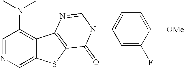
C1(N(C)C)=C2C(=CN=C1)SC1=C2N=CN(C2=CC=C([OMe])C(F)=C2)C1=O
